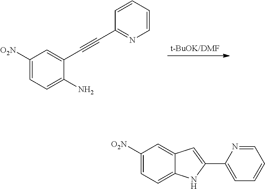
C1([O2N])=CC=C(N)C(C#CC2=NC=CC=C2)=C1.C1([O2N])=CC=C2C(=C1)C=C(C1=CC=CC=N1)N2
